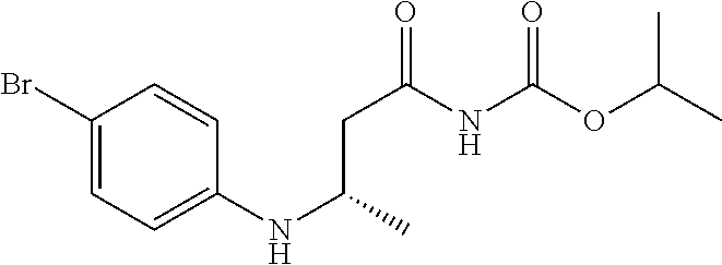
C(C(NC(OC(C)C)=O)=O)C(NC1=CC=C(Br)C=C1)C
